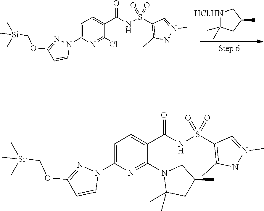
[HCl.HN]1C(C)(C)CC(C)C1.ClC1=NC(N2N=C(OC[Si](C)(C)C)C=C2)=CC=C1C(NS(=O)(C1=C(C)NN(C)=C1)=O)=O.N1(C2=NC(N3N=C(OC[Si](C)(C)C)C=C3)=CC=C2C(NS(=O)(C2=C(C)NN(C)=C2)=O)=O)C(C)(C)CC(C)C1
